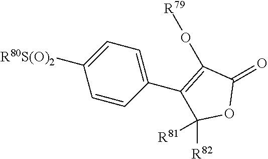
[R80S(O)2]C1=CC=C(C2=C(O[R79])C(=O)OC2([R82])[R81])C=C1
